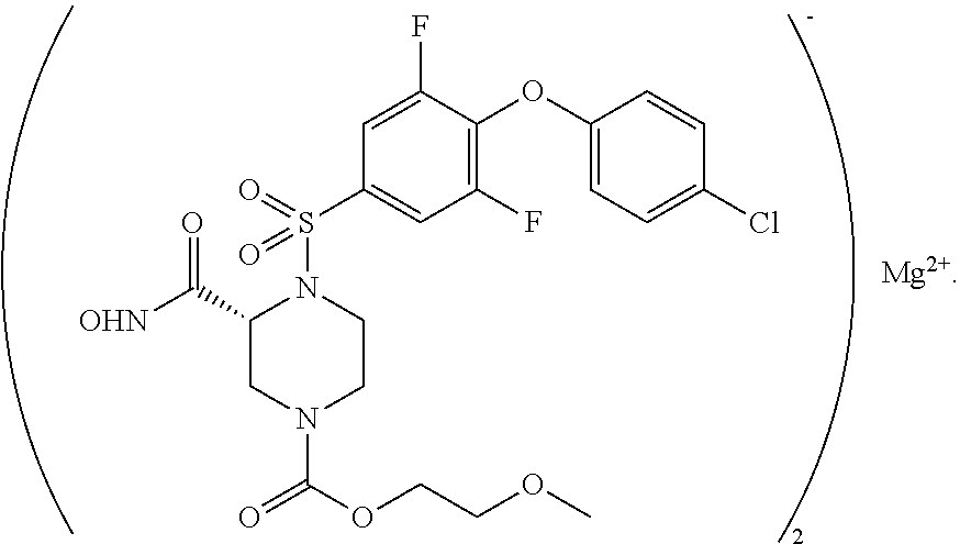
C1(OC2=CC=C(Cl)C=C2)=C(F)C=C(S(=O)(N2C(C([OHN])=O)CN(C(OCCOC)=O)CC2)=O)C=C1F.[Mg2+]
